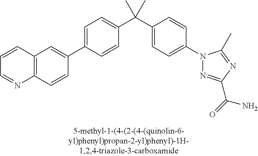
C1=C(C2=CC3=C(C=C2)N=CC=C3)C=CC(C(C2=CC=C(N3N=C(C(N)=O)N=C3C)C=C2)(C)C)=C1
